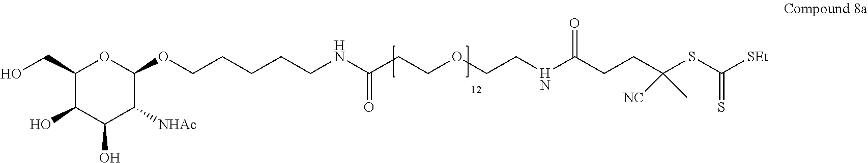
C1(CO)C(O)C(O)C([NHAc])C(OCCCCCNC(CCOCCNC(CCC(SC(=S)[SEt])([NC])C)=O)=O)O1
